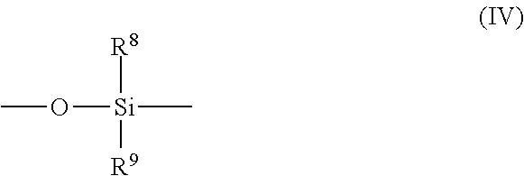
CO[Si](C)([R8])[R9]
